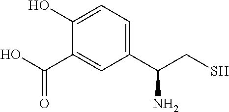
C1(C(CS)N)=CC=C(O)C(C(O)=O)=C1
